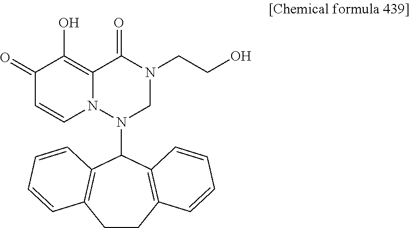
C1CC2=C(C(N3CN(CCO)C(=O)C4=C(O)C(=O)C=CN34)C3=C1C=CC=C3)C=CC=C2
